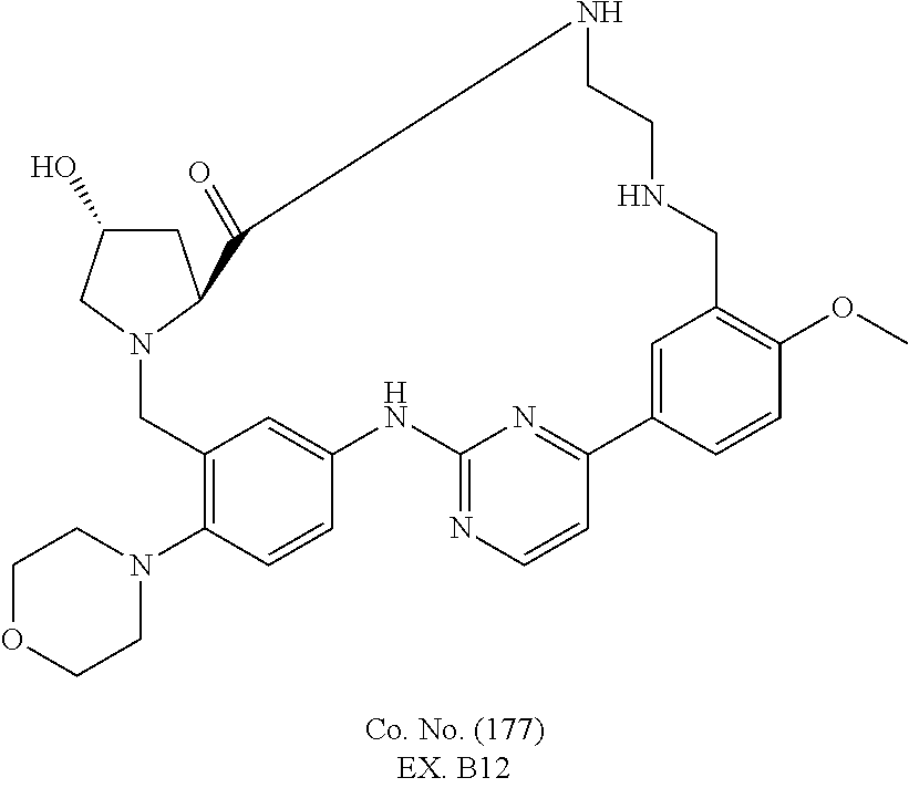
N12CC3=C(N4CCOCC4)C=CC(=C3)NC3=NC=CC(=N3)C3=CC(=C(OC)C=C3)CNCCNC(=O)C1CC(O)C2
